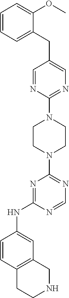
N1=CN=C(N2CCN(C3=NC=C(CC4=CC=CC=C4OC)C=N3)CC2)N=C1NC1=CC2=C(C=C1)CCNC2
